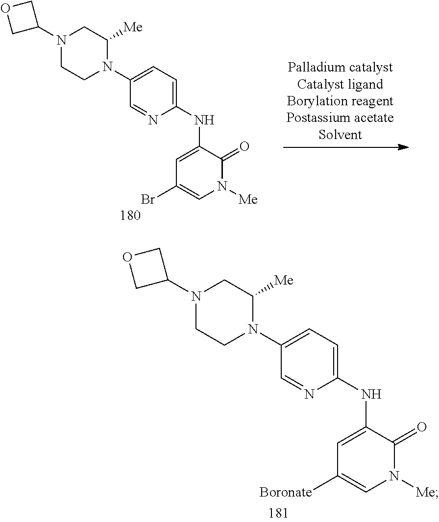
N1(C2COC2)CCN(C2=CC=C(NC3=CC(Br)=CN([Me])C3=O)N=C2)C([Me])C1.N1(C2COC2)CCN(C2=CC=C(NC3=CC([Boronate])=CN([Me])C3=O)N=C2)C([Me])C1
